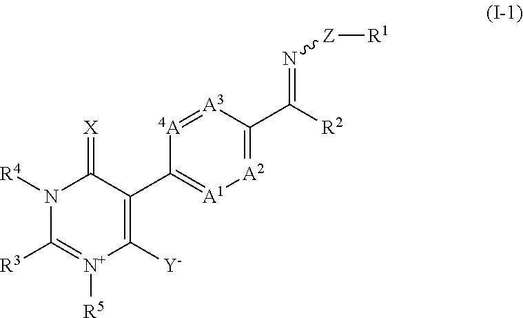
N1([R4])C([R3])=[N+]([R5])C([Y])=C(C2=[A1][A2]=C(C([R2])=N[Z][R1])[A3]=[4A]2)C1=[X]
